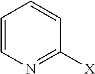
C1=CN=C([X])C=C1
